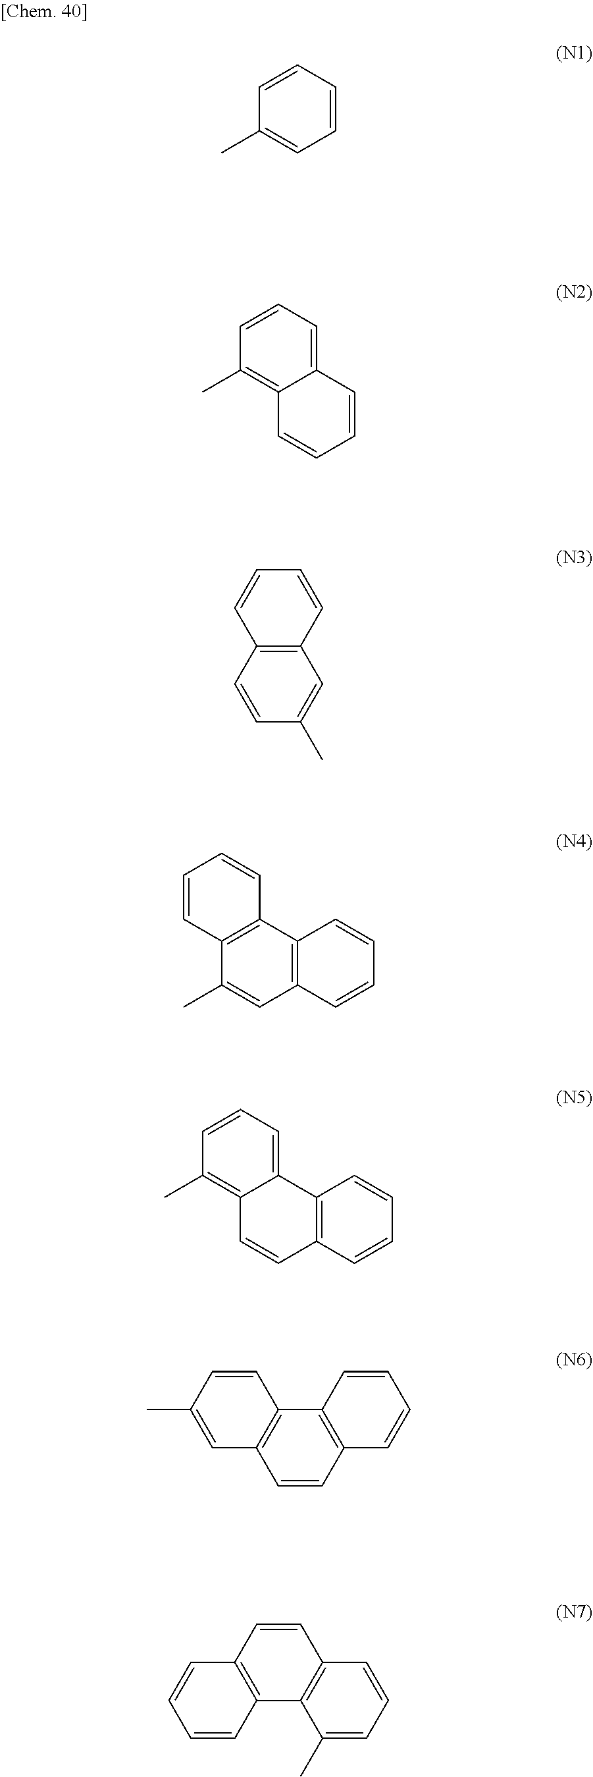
C1=CC=CC(C)=C1.C12=CC=CC(C)=C1C=CC=C2.C12=C(C=CC(C)=C1)C=CC=C2.C12=C(C3=C(C(C)=C1)C=CC=C3)C=CC=C2.C12=CC=CC(C)=C1C=CC1=C2C=CC=C1.C1=CC2=C(C3=C1C=C(C)C=C3)C=CC=C2.C1(C)=CC=CC2=C1C1=C(C=C2)C=CC=C1
